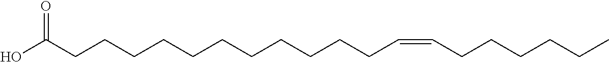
C(CCCCCCCCCCCC=CCCCCCC)(O)=O
